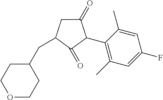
C1(=O)C(C2=C(C)C=C(F)C=C2C)C(=O)C(CC2CCOCC2)C1
